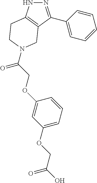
N1N=C(C2=CC=CC=C2)C2=C1CCN(C(=O)COC1=CC(OCC(O)=O)=CC=C1)C2
